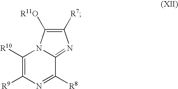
C1([R10])=C([R9])N=C([R8])C2=NC([R7])=C([R11O])N12
